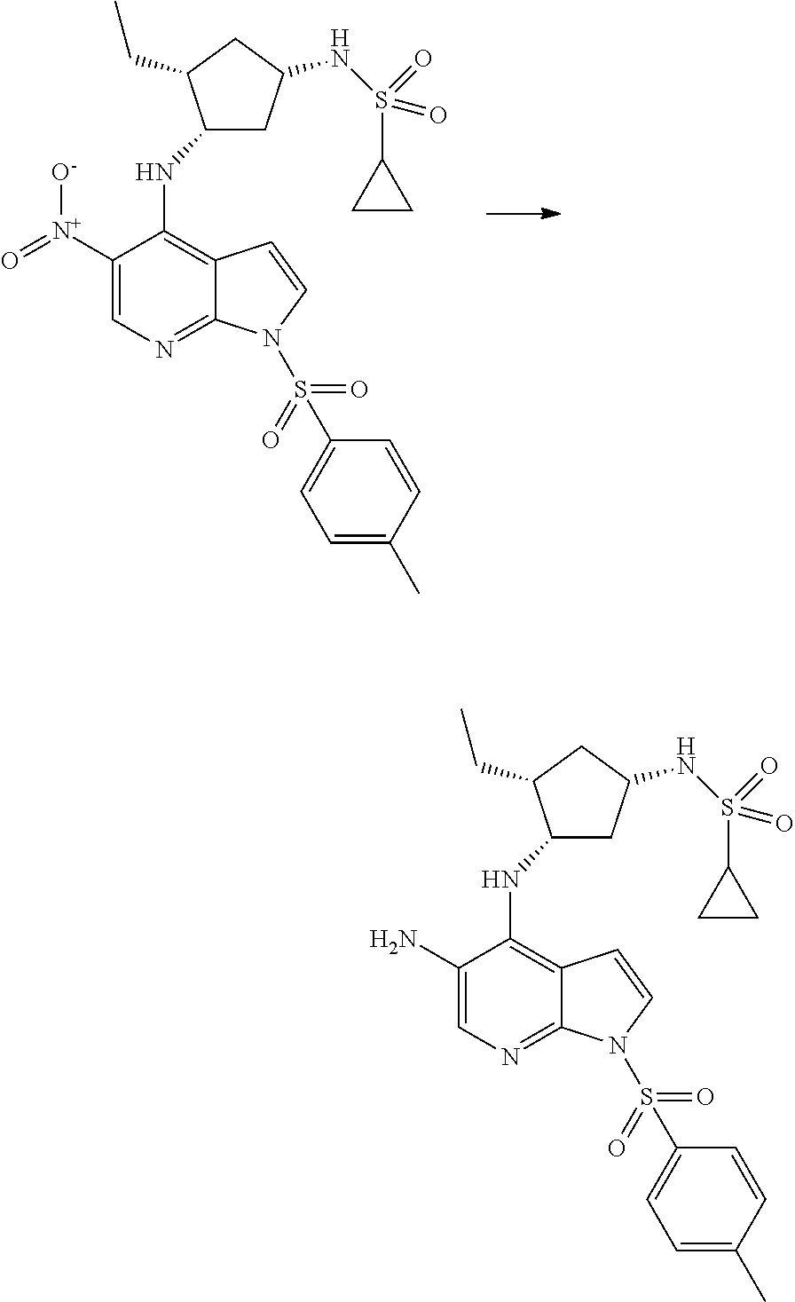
C1([N+]([O-])=O)=CN=C2C(=C1NC1CC(NS(C3CC3)(=O)=O)CC1CC)C=CN2S(=O)(=O)C1=CC=C(C)C=C1.C1(N)=CN=C2C(=C1NC1CC(NS(C3CC3)(=O)=O)CC1CC)C=CN2S(=O)(=O)C1=CC=C(C)C=C1
